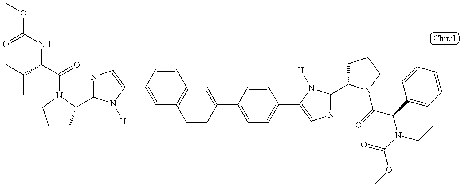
COC(NC(C(=O)N1C(C2=NC=C(C3=CC4=C(C=C3)C=C(C3=CC=C(C5=CN=C(C6CCCN6C(=O)C(C6=CC=CC=C6)N(C(=O)OC)CC)N5[H])C=C3)C=C4)N2[H])CCC1)C(C)C)=O
